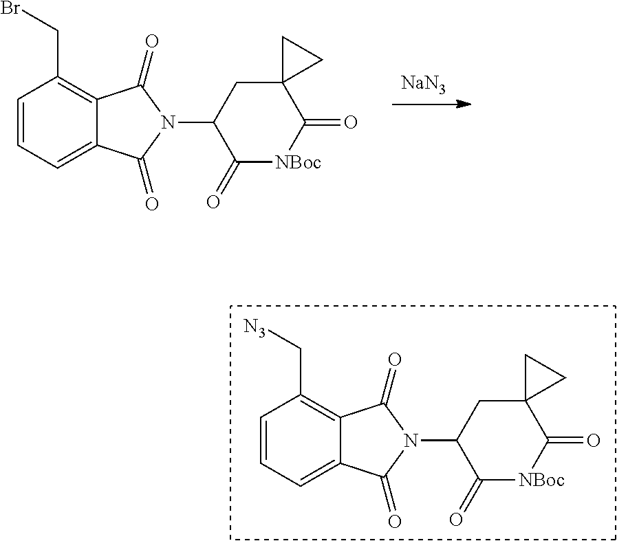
[NaN3].C1=C2C(=C(CBr)C=C1)C(=O)N(C1C(=O)[NBoc]C(=O)C3(C1)CC3)C2=O.C1=C2C(=C(C[N3])C=C1)C(=O)N(C1C(=O)[NBoc]C(=O)C3(C1)CC3)C2=O
